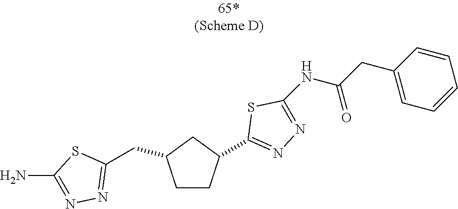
C1CC(C2=NN=C(NC(CC3=CC=CC=C3)=O)S2)CC1CC1=NN=C(N)S1
